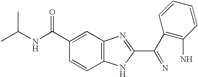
C12=C(C=C(C(NC(C)C)=O)C=C1)N=C(C(C1=C(N)C=CC=C1)=N)N2
